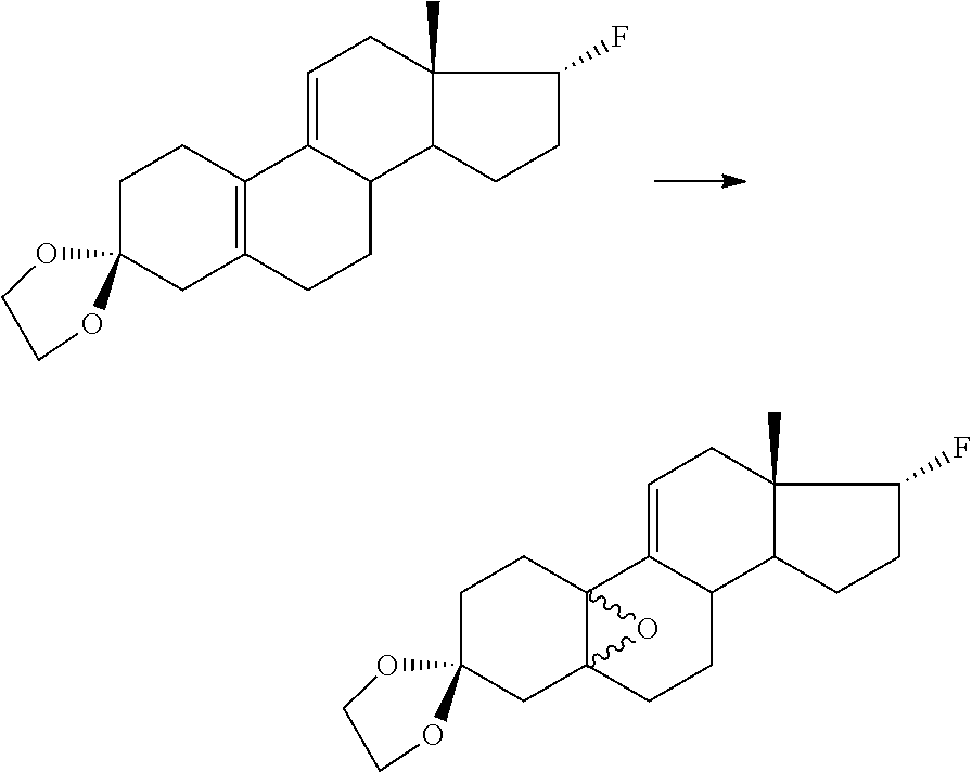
C1C2(CC3=C(C1)C1=CCC4(C)C(C1CC3)CCC4F)OCCO2.C1C2(CC34C(C1)(C1=CCC5(C)C(C1CC3)CCC5F)O4)OCCO2
